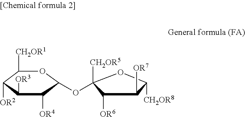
C1([CH2OR1])C([OR2])C([OR3])C([OR4])C(OC2([CH2OR5])C([OR6])C([OR7])C([CH2OR8])O2)O1
